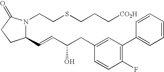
C1(C=CC(O)CC2=CC(C3=CC=CC=C3)=C(F)C=C2)N(CCSCCC[CO2H])C(=O)CC1
